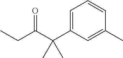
C(C(C1=CC=CC(C)=C1)(C)C)(CC)=O
